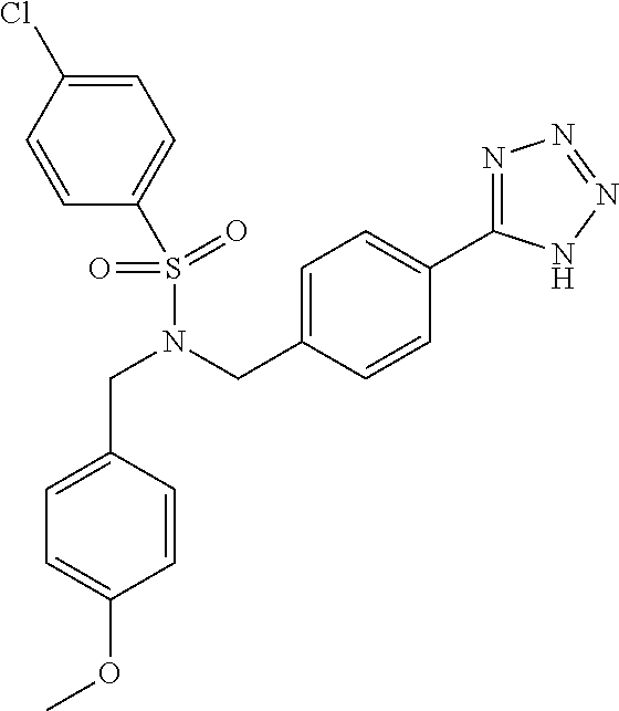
C1=CC(Cl)=CC=C1S(N(CC1=CC=C(C2=NN=NN2)C=C1)CC1=CC=C(OC)C=C1)(=O)=O
